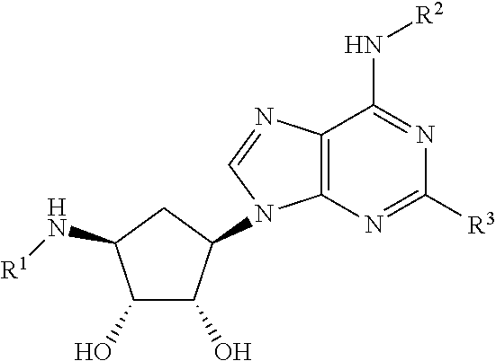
C1C(N2C3=C(C(N[R2])=NC([R3])=N3)N=C2)C(O)C(O)C1N[R1]
